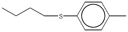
CCCCSc1ccc(C)cc1
